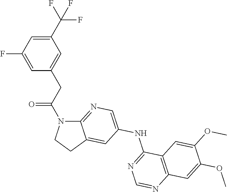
C12=NC=C(NC3=NC=NC4=C3C=C(OC)C(OC)=C4)C=C1CCN2C(CC1=CC(C(F)(F)F)=CC(F)=C1)=O
